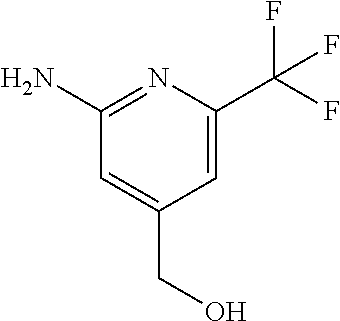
NC1=NC(C(F)(F)F)=CC(CO)=C1
